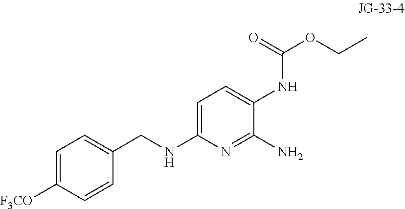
C1=C(CNC2=CC=C(NC(=O)OCC)C(N)=N2)C=CC([F3CO])=C1
